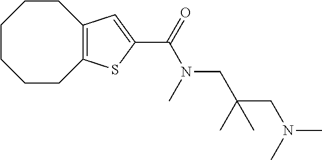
C1CCCC2=C(CC1)C=C(C(N(CC(CN(C)C)(C)C)C)=O)S2
